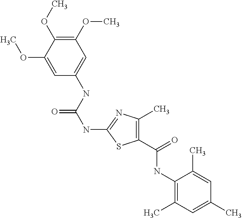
C1=C(OC)C(OC)=C(OC)C=C1NC(NC1=NC(C)=C(C(NC2=C(C)C=C(C)C=C2C)=O)S1)=O
